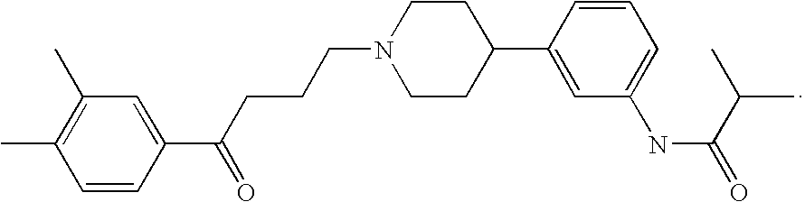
CC1=C(C)C=C(C(CCCN2CCC(C3=CC(NC(=O)C(C)C)=CC=C3)CC2)=O)C=C1
